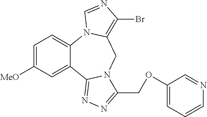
C1=C([MeO])C=C2C(=C1)N1C(=C(Br)N=C1)CN1C2=NN=C1COC1=CC=CN=C1
